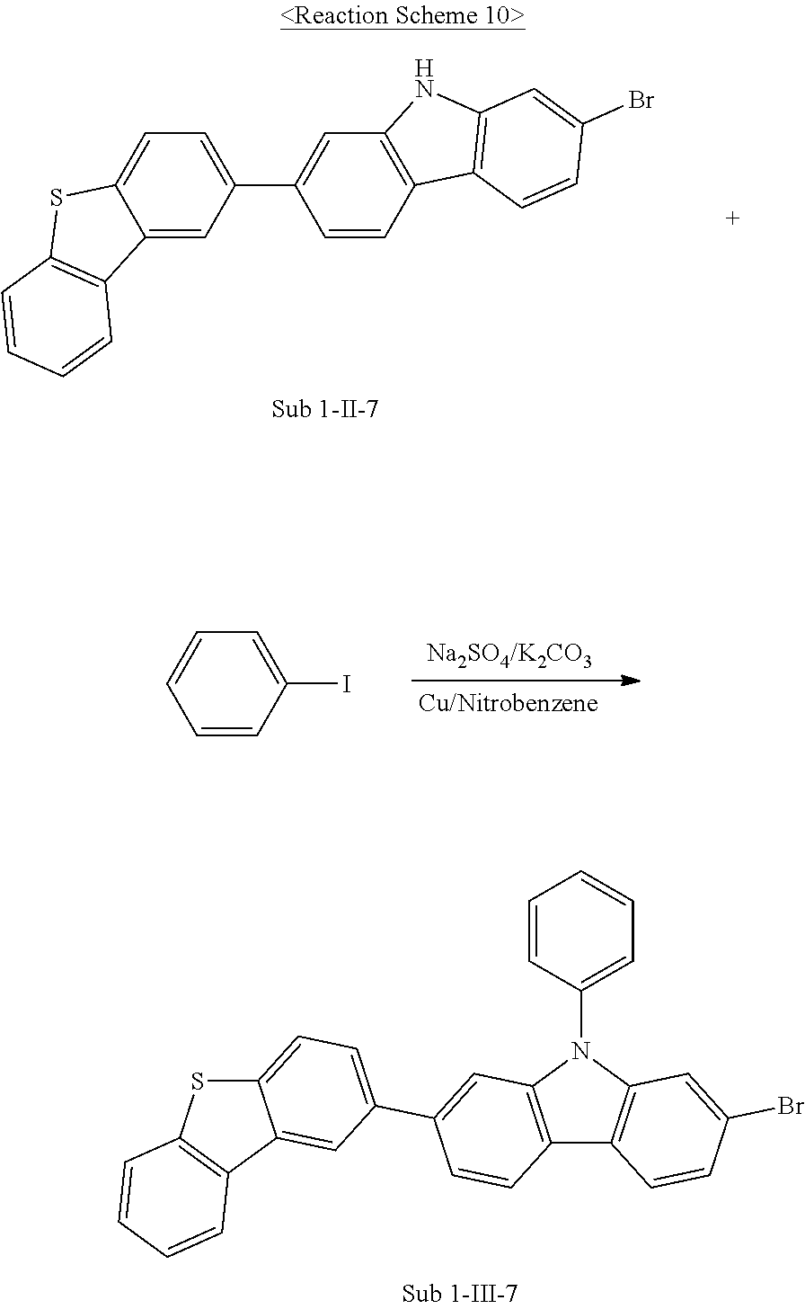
C1=C2C(=CC(C3=CC4=C(C=C3)C3=C(N4)C=C(Br)C=C3)=C1)C1=C(S2)C=CC=C1.C1=CC=CC(I)=C1.C12=C(N(C3=CC=CC=C3)C3=C1C=CC(Br)=C3)C=C(C1=CC=C3C(=C1)C1=C(S3)C=CC=C1)C=C2
